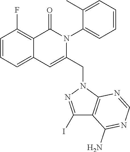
C1=CC=C2C(=C1F)C(=O)N(C1=CC=CC=C1C)C(CN1C3=C(C(N)=NC=N3)C(I)=N1)=C2
